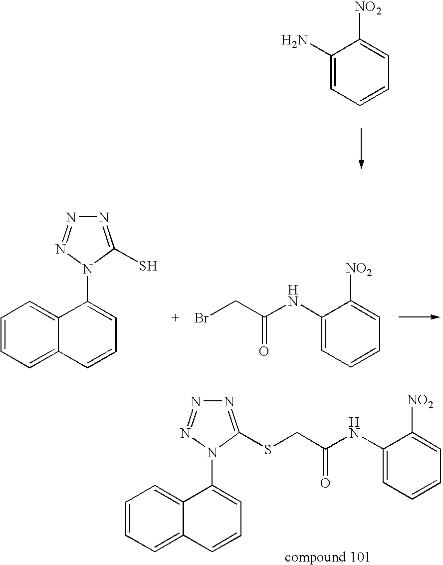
C1=CC=C2C(=C1)C(N1C(S)=NN=N1)=CC=C2.C1(NC(CBr)=O)=CC=CC=C1[NO2].C1=CC=C2C(=C1)C(N1C(SCC(NC3=CC=CC=C3[NO2])=O)=NN=N1)=CC=C2.C1(N)=CC=CC=C1[NO2]
